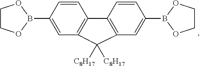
C1=CC(B2OCCO2)=CC2=C1C1=C(C=C(B3OCCO3)C=C1)C2([C8H17])[C8H17]
